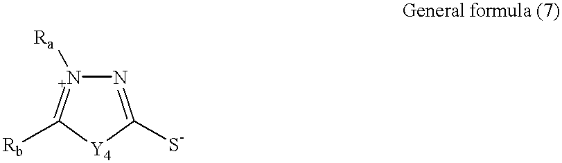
[Y4]1C([S-])=N[N+]([Ra])=C1[Rb]
